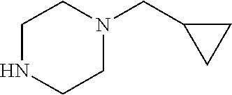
N1CCN(CC2CC2)CC1
